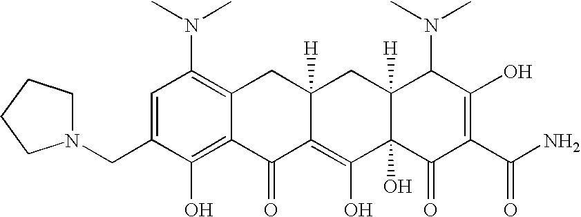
N1(CC2=CC(N(C)C)=C3C(=C2O)C(=O)C2=C(O)C4(O)C([H])(CC2([H])C3)C(N(C)C)C(O)=C(C(N)=O)C4=O)CCCC1
